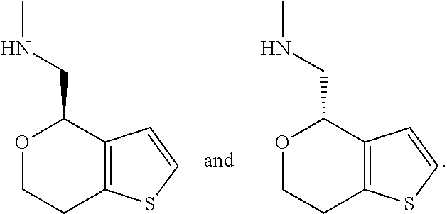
O1CCC2=C(C1CNC)C=CS2.O1CCC2=C(C1CNC)C=CS2
